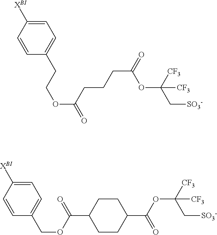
C1=CC(CCOC(=O)CCCC(=O)OC([CF3])([CF3])C[SO3-])=CC=C1[XBI].C1=CC(COC(=O)C2CCC(C(OC([CF3])([CF3])C[SO3-])=O)CC2)=CC=C1[XBI]
